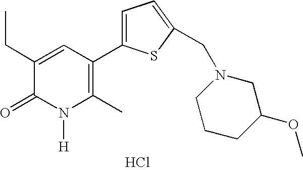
CCC1=CC(C2=CC=C(CN3CCCC(OC)C3)S2)=C(C)N([H])C1=O.Cl
